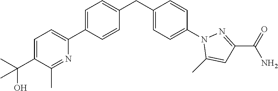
C1=C(C2=CC=C(C(C)(O)C)C(C)=N2)C=CC(CC2=CC=C(N3C(C)=CC(C(=O)N)=N3)C=C2)=C1
